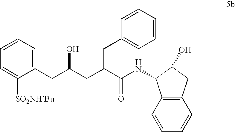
C1([SO2NHBu])=CC=CC=C1CC(CC(C(NC1C2=C(C=CC=C2)CC1O)=O)CC1=CC=CC=C1)O
